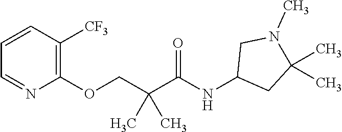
C1(OCC(C(NC2CC(C)(C)N(C)C2)=O)(C)C)=C([CF3])C=CC=N1
